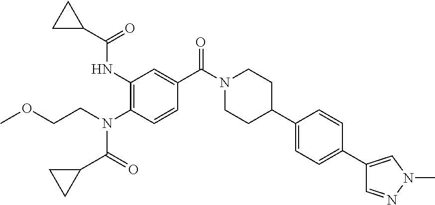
C(=O)(NC1=C(N(CCOC)C(=O)C2CC2)C=CC(C(N2CCC(C3=CC=C(C4=CN(C)N=C4)C=C3)CC2)=O)=C1)C1CC1
